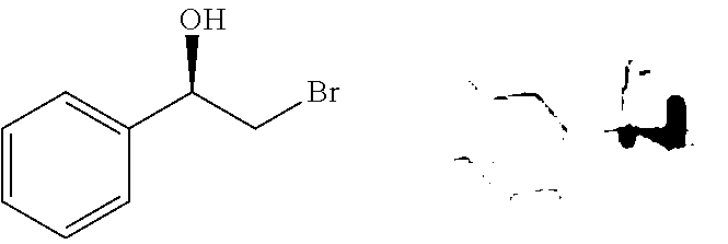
C1=CC=CC(C(CBr)O)=C1
